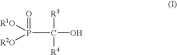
O=P([R1O])([R2O])C(O)([R3])[R4]
